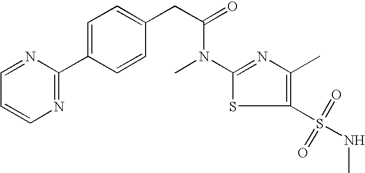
N(C(CC1=CC=C(C2=NC=CC=N2)C=C1)=O)(C)C1=NC(C)=C(S(NC)(=O)=O)S1
